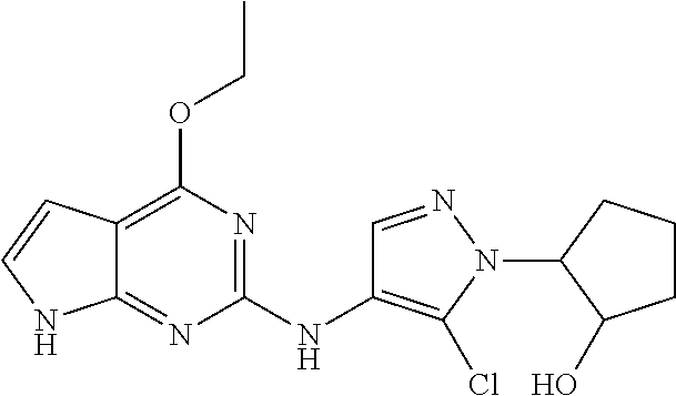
C12=C(OCC)N=C(NC3=C(Cl)N(C4C(O)CCC4)N=C3)N=C1NC=C2
